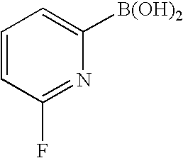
C1=CC(F)=NC([B(OH)2])=C1
